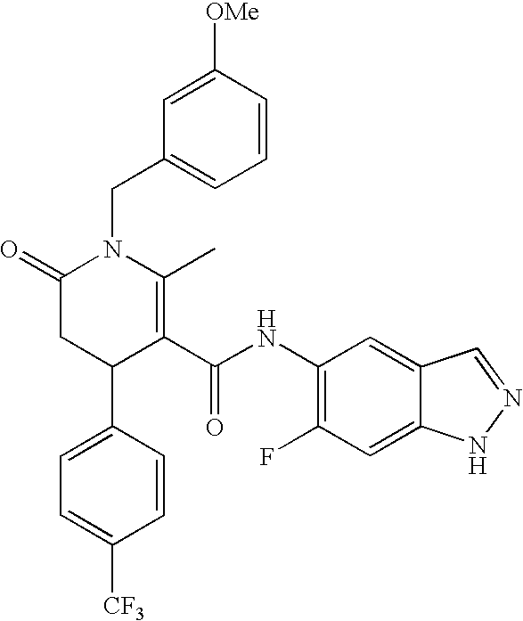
C1(=O)CC(C2=CC=C([CF3])C=C2)C(C(NC2=C(F)C=C3C(=C2)C=NN3)=O)=C(C)N1CC1=CC=CC([OMe])=C1
